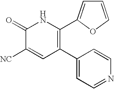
C1(C2=CC=NC=C2)=C(C2=CC=CO2)NC(=O)C([NC])=C1
